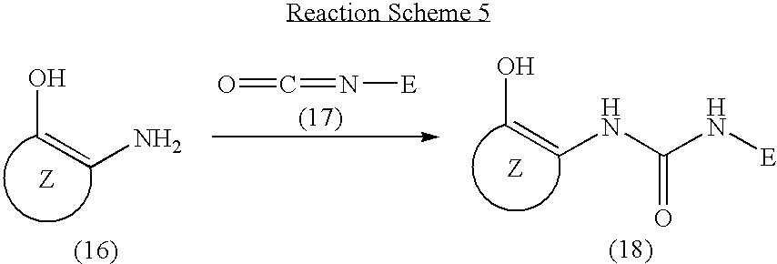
OC=CN.N([E])=C=O.OC=CNC(N[E])=O
